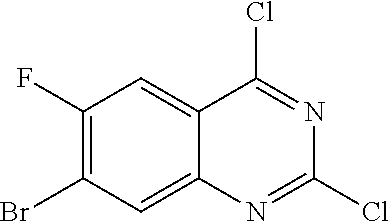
C1(F)=C(Br)C=C2C(=C1)C(Cl)=NC(Cl)=N2
